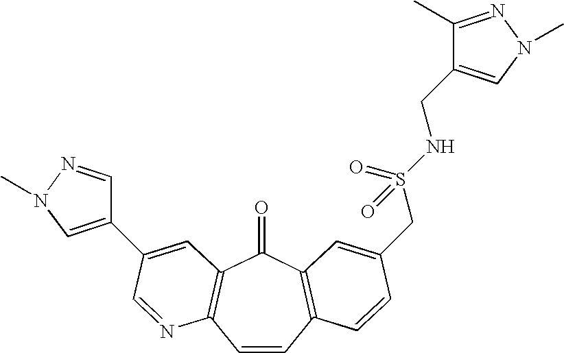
C1=CC2=C(C(=O)C3=C1N=CC(C1=CN(C)N=C1)=C3)C=C(CS(NCC1=CN(C)N=C1C)(=O)=O)C=C2
